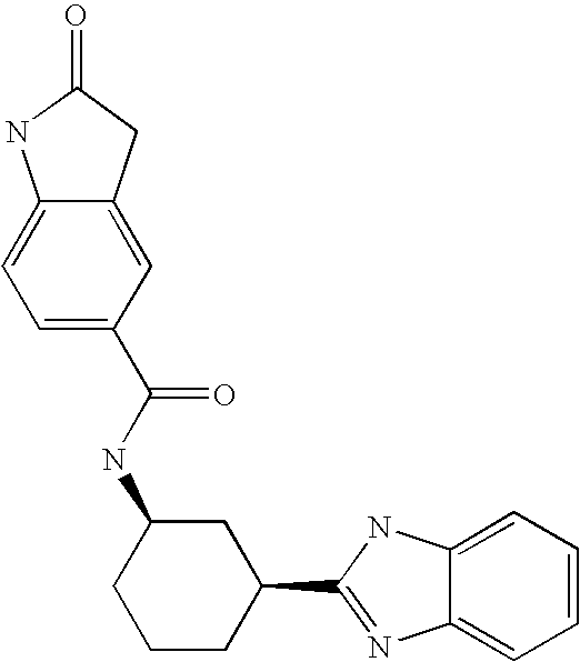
C1=C(C(NC2CCCC(C3=NC4=CC=CC=C4N3)C2)=O)C=C2C(=C1)NC(=O)C2
